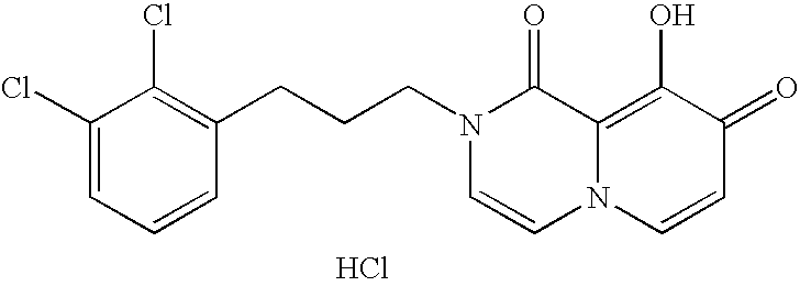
C(N1C=CN2C(=C(O)C(=O)C=C2)C1=O)CCC1=C(Cl)C(Cl)=CC=C1.Cl
